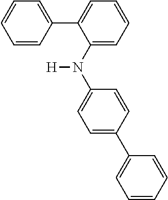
[H]N(C1=CC=C(C2=CC=CC=C2)C=C1)C1=CC=CC=C1C1=CC=CC=C1
